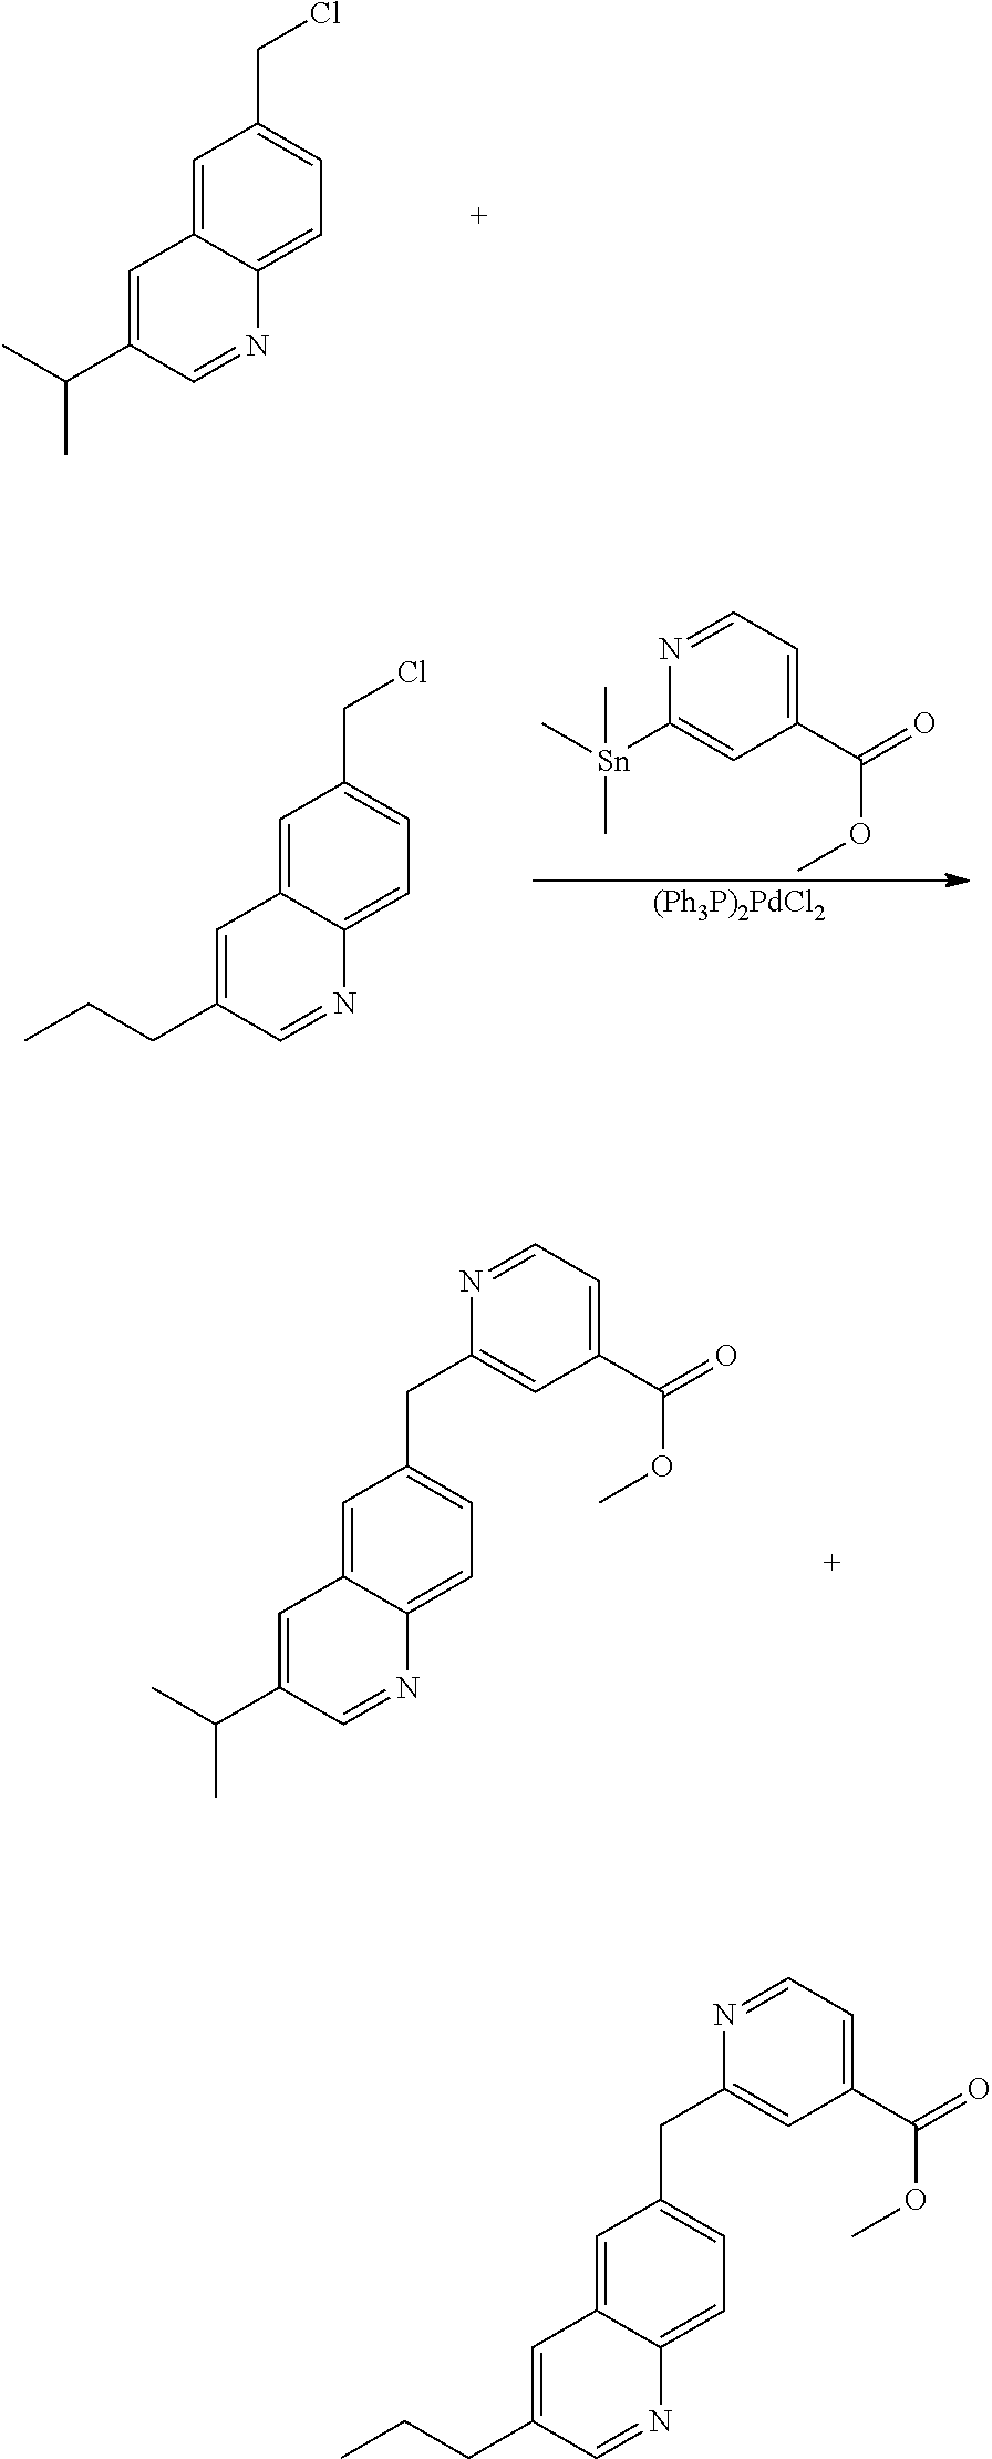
C1=C2C(=CC=C1CCl)N=CC(C(C)C)=C2.C1=C2C(=CC=C1CCl)N=CC(CCC)=C2.[(Ph3P)2PdCl2].C1(C(=O)OC)=CC=NC([Sn](C)(C)C)=C1.C1=C2C(=CC=C1CC1=CC(C(=O)OC)=CC=N1)N=CC(C(C)C)=C2.C1=C2C(=CC=C1CC1=CC(C(=O)OC)=CC=N1)N=CC(CCC)=C2
